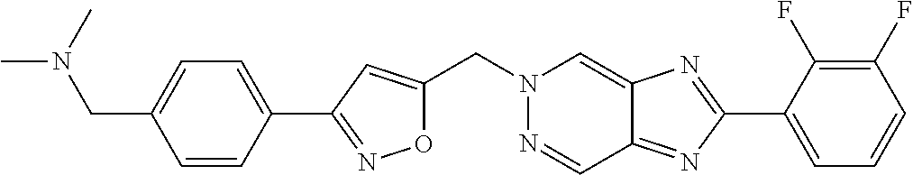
O1C(CN2N=CC3=NC(C4=CC=CC(F)=C4F)=NC3=C2)=CC(C2=CC=C(CN(C)C)C=C2)=N1
